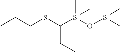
C(SC([Si](O[Si](C)(C)C)(C)C)CC)CC
